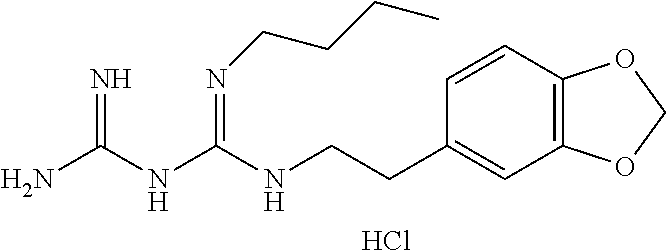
Cl.C(NC(NC(N)=N)=NCCCC)CC1=CC2=C(C=C1)OCO2
